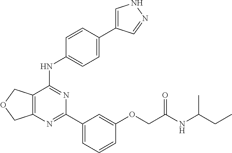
C12=C(COC1)C(NC1=CC=C(C3=CNN=C3)C=C1)=NC(C1=CC=CC(OCC(NC(CC)C)=O)=C1)=N2
